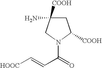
C1C([COOH])(N)CN(C(C=C[HOOC])=O)C1[COOH]
